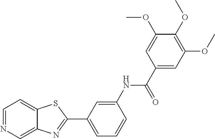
C1=C(NC(=O)C2=CC(OC)=C(OC)C(OC)=C2)C=CC=C1C1=NC2=CN=CC=C2S1
